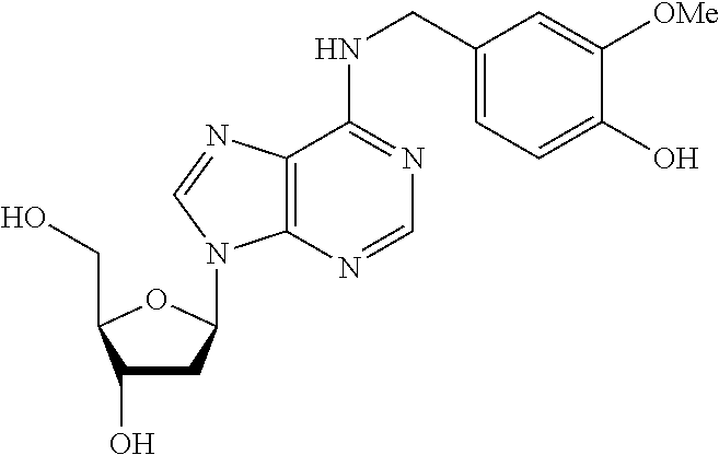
C1(O)CC(N2C3=C(C(NCC4=CC=C(O)C([OMe])=C4)=NC=N3)N=C2)OC1CO
